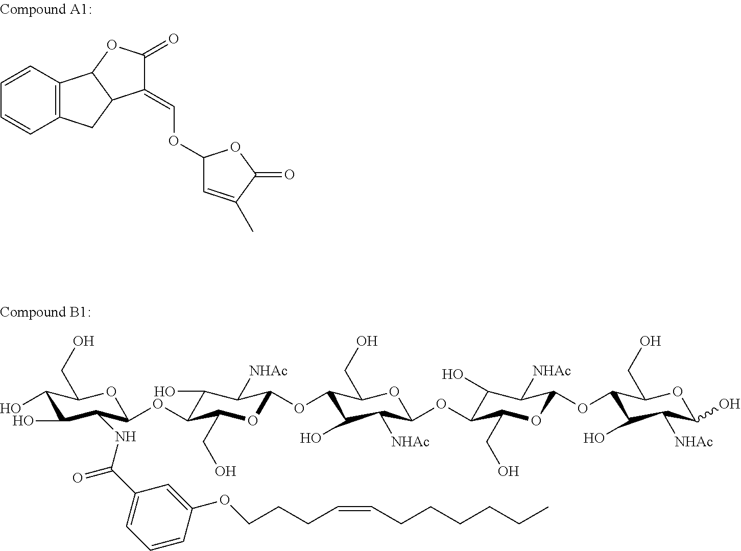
C1(OC=C2C3CC4=C(C3OC2=O)C=CC=C4)C=C(C)C(=O)O1.C1(O)C(O)C(NC(C2=CC=CC(OCCCC=CCCCCCC)=C2)=O)C(OC2C(CO)OC(OC3C(O)C([NHAc])C(OC4C(CO)OC(OC5C(O)C([NHAc])C(O)OC5CO)C([NHAc])C4O)OC3CO)C([NHAc])C2O)OC1CO
